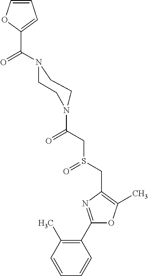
C(=O)(C1=CC=CO1)N1CCN(C(CS(CC2=C(C)OC(C3=C(C)C=CC=C3)=N2)=O)=O)CC1
